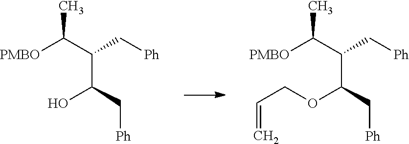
[PMBO]C(C(C(C[Ph])O)C[Ph])C.[PMBO]C(C(C(C[Ph])OCC=C)C[Ph])C
